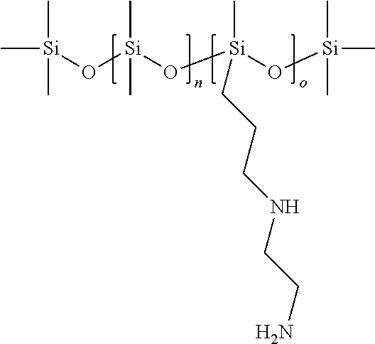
C[Si](C)(C)O[Si](C)(C)O[Si](C)(O[Si](C)(C)C)CCCNCCN
